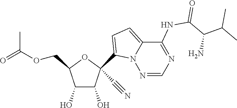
O=C(C)OCC1OC(C#N)(C2=CC=C3C(NC(C(C(C)C)N)=O)=NC=NN32)C(O)C1O
